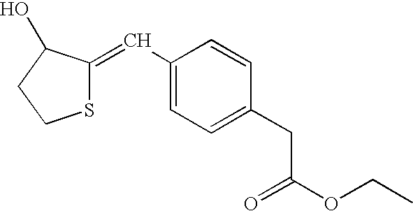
C1(C=C2SCCC2O)=CC=C(CC(OCC)=O)C=C1
